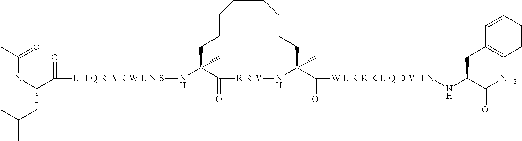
C1CCC=CCCCC(C(=O)[W-L-R-K-K-L-Q-D-V-H-N]NC(C(N)=O)CC2=CC=CC=C2)(C)N[R-R-V]C(=O)C1(C)N[L-H-Q-R-A-K-W-L-N-S]C(=O)C(NC(C)=O)CC(C)C
